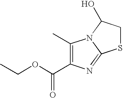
C1(C)=C(C(OCC)=O)N=C2N1C(O)CS2
